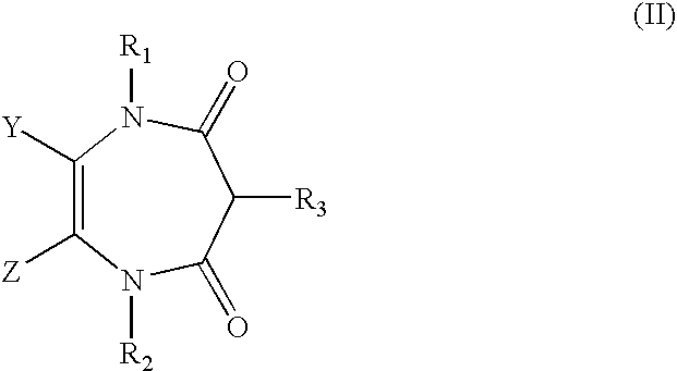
C1([Z])=C([Y])N([R1])C(=O)C([R3])C(=O)N1[R2]
